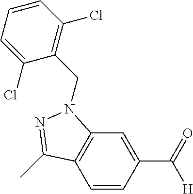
C1=CC(C(=O)[H])=CC2=C1C(C)=NN2CC1=C(Cl)C=CC=C1Cl
